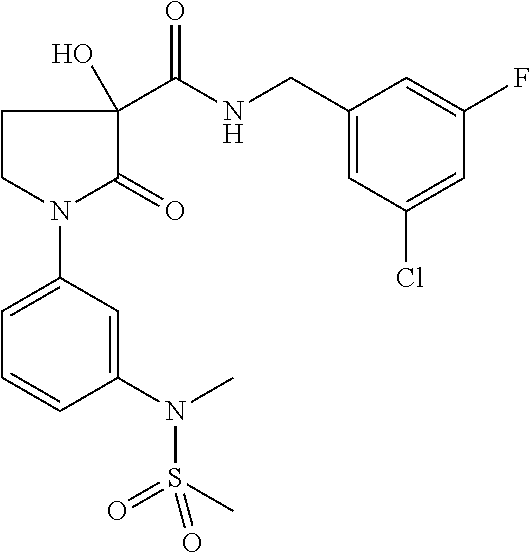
C1CN(C2=CC=CC(N(C)S(=O)(C)=O)=C2)C(=O)C1(C(NCC1=CC(Cl)=CC(F)=C1)=O)O
